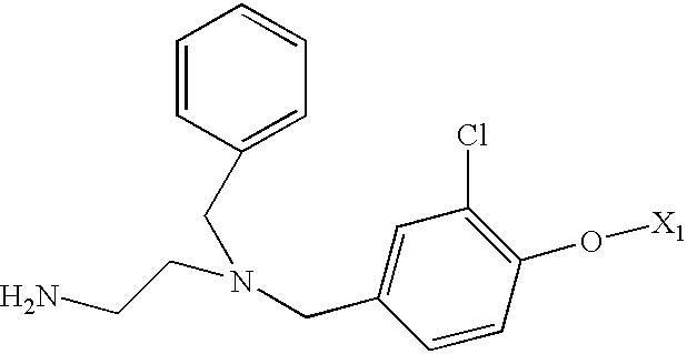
C1=CC(CN(CC2=CC(Cl)=C(O[X1])C=C2)CCN)=CC=C1
